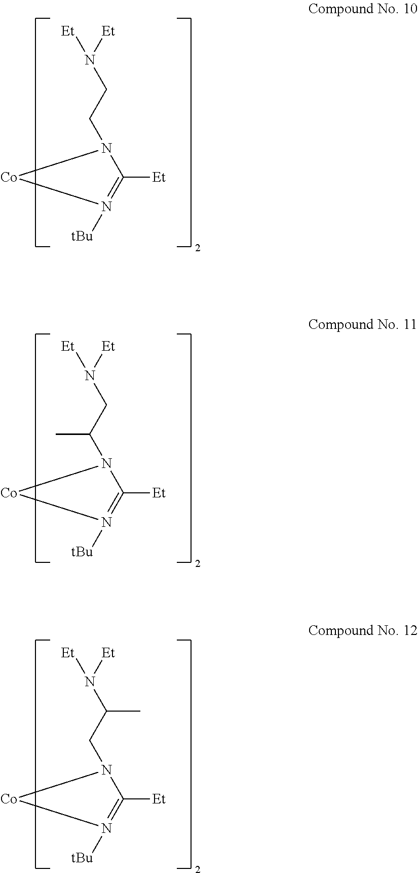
[Et]N([Et])CCN1C([Et])=N([tBu])[Co]1.[Et]N([Et])CC(N1C([Et])=N([tBu])[Co]1)C.[Et]N([Et])C(CN1C([Et])=N([tBu])[Co]1)C
